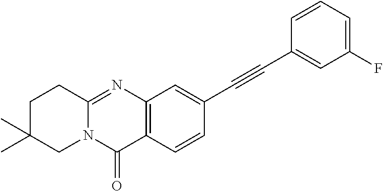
C12=NC3=C(C(=O)N1CC(C)(C)CC2)C=CC(C#CC1=CC(F)=CC=C1)=C3
